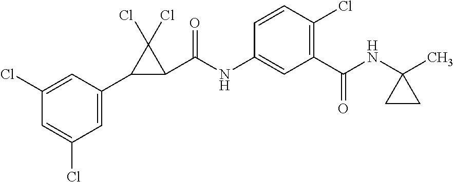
C1(Cl)=CC(C2C(C(NC3=CC(C(=O)NC4(C)CC4)=C(Cl)C=C3)=O)C2(Cl)Cl)=CC(Cl)=C1
